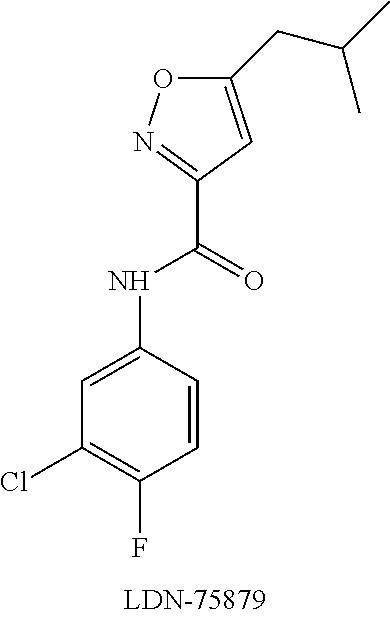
C1(C(=O)NC2=CC(Cl)=C(F)C=C2)=NOC(CC(C)C)=C1
